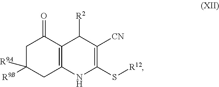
C1C([R9B])([R9A])CC2=C(C1=O)C([R2])C([CN])=C(S[R12])N2
